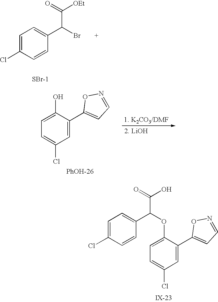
C1=C(Cl)C=CC(C(Br)C(=O)[OEt])=C1.[SBr-1].C1=C(C2=CC=NO2)C(O)=CC=C1Cl.[PhOH-26].C1=C(C2=CC=NO2)C(OC(C2=CC=C(Cl)C=C2)C(O)=O)=CC=C1Cl
